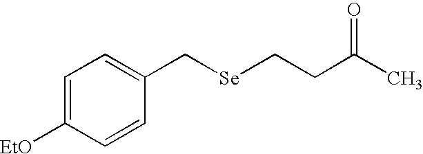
C1=C([EtO])C=CC(C[Se]CCC(C)=O)=C1
